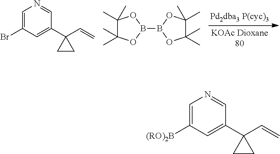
C1(Br)=CN=CC(C2(C=C)CC2)=C1.C1(C)(C)C(C)(C)OB(B2OC(C)(C)C(C)(C)O2)O1.C1([(RO)2B])=CN=CC(C2(C=C)CC2)=C1
